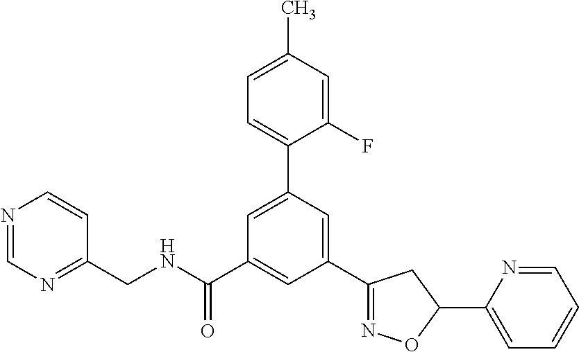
C(NC(C1=CC(C2=NOC(C3=CC=CC=N3)C2)=CC(C2=CC=C(C)C=C2F)=C1)=O)C1=NC=NC=C1
